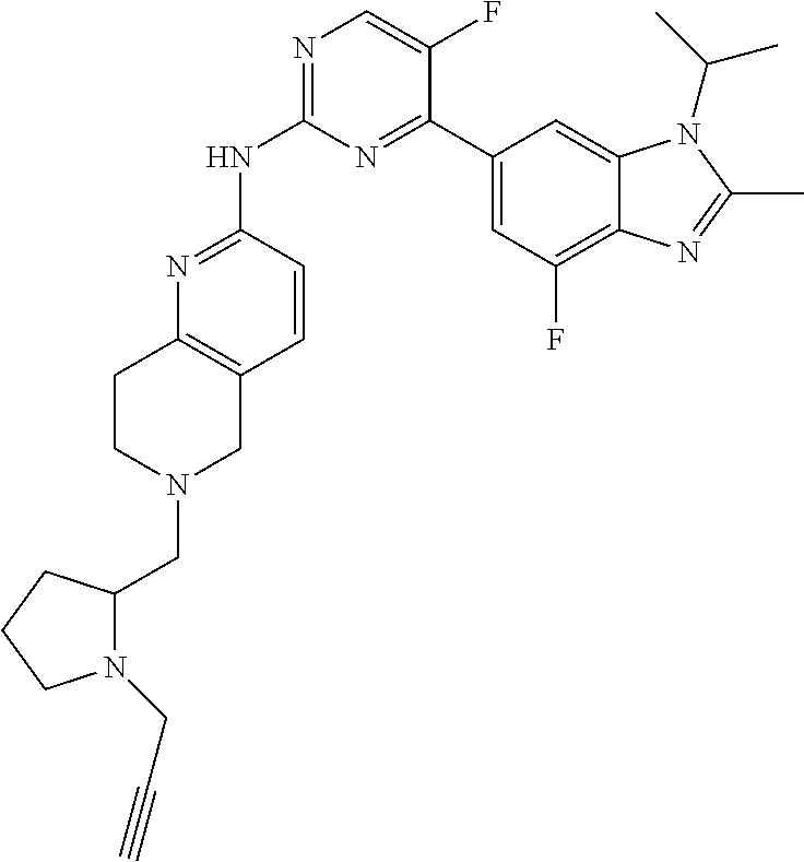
N1=C(NC2=NC=C(F)C(C3=CC(F)=C4C(=C3)N(C(C)C)C(C)=N4)=N2)C=CC2=C1CCN(CC1N(CC#C)CCC1)C2
